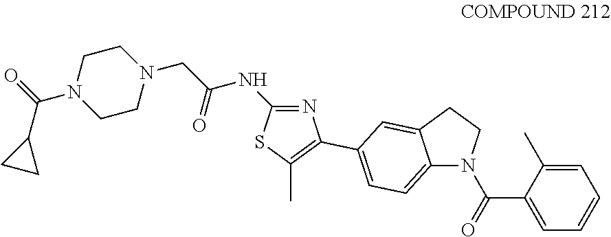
N1=C(NC(CN2CCN(C(=O)C3CC3)CC2)=O)SC(C)=C1C1=CC=C2N(C(C3=CC=CC=C3C)=O)CCC2=C1
